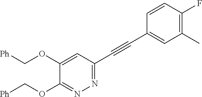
N1=C(C#CC2=CC(C)=C(F)C=C2)C=C(OC[Ph])C(OC[Ph])=N1
